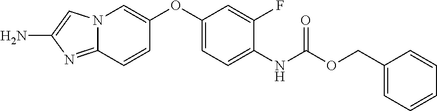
C12=NC(N)=CN1C=C(OC1=CC=C(NC(OCC3=CC=CC=C3)=O)C(F)=C1)C=C2
